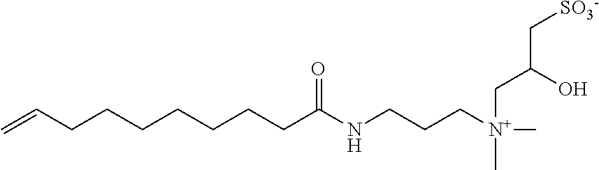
C(CCCCCCC(NCCC[N+](CC(O)C[SO3-])(C)C)=O)C=C
